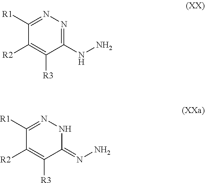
C1(NN)=NN=C([R1])C([R2])=C1[R3].C1(=NN)NN=C([R1])C([R2])=C1[R3]
